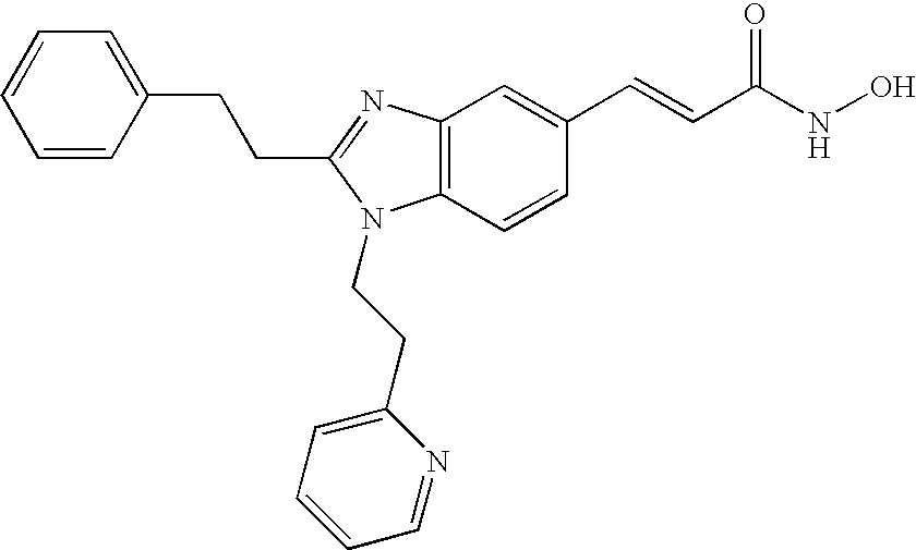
C(C1=NC2=C(N1CCC1=CC=CC=N1)C=CC(C=CC(NO)=O)=C2)CC1=CC=CC=C1
